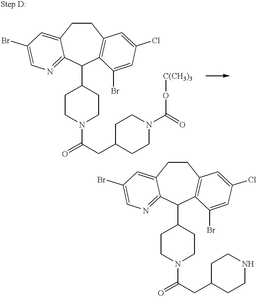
C1CC2=CC(Br)=CN=C2C(C2CCN(C(=O)CC3CCN(C(=O)O[C(CH3)3])CC3)CC2)C2=C1C=C(Cl)C=C2Br.C1CC2=CC(Br)=CN=C2C(C2CCN(C(=O)CC3CCNCC3)CC2)C2=C1C=C(Cl)C=C2Br
